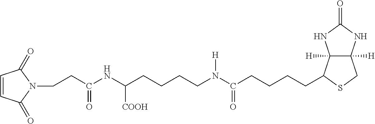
C12([H])C([H])(NC(=O)N1)CSC2CCCCC(N([H])CCCCC(NC(CCN1C(=O)C=CC1=O)=O)[COOH])=O
